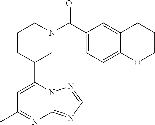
N12C(=NC=N1)N=C(C)C=C2C1CN(C(=O)C2=CC=C3C(=C2)CCCO3)CCC1
